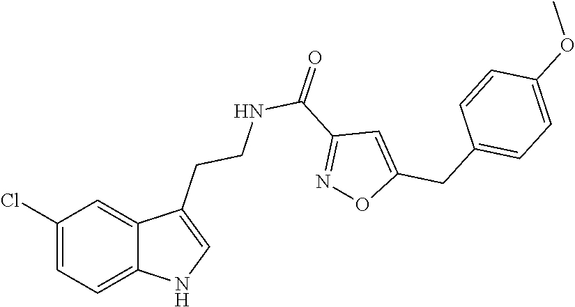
C12=CC=C(Cl)C=C1C(CCNC(C1=NOC(CC3=CC=C(OC)C=C3)=C1)=O)=CN2
